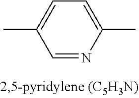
CC1=CC=C(C)N=C1
